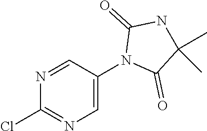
ClC1=NC=C(N2C(=O)C(C)(C)NC2=O)C=N1
